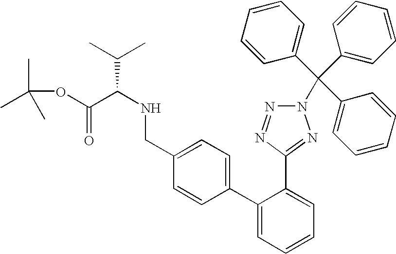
C(C(NCC1=CC=C(C2=CC=CC=C2C2=NN(C(C3=CC=CC=C3)(C3=CC=CC=C3)C3=CC=CC=C3)N=N2)C=C1)C(C)C)(OC(C)(C)C)=O
